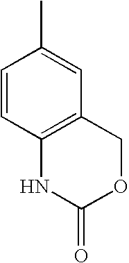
C1=CC2=C(C=C1C)COC(=O)N2
